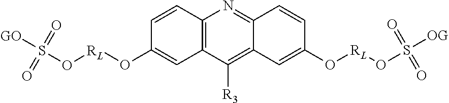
C12=C(C([R3])=C3C(=N1)C=CC(O[RL]OS([OG])(=O)=O)=C3)C=C(O[RL]OS([GO])(=O)=O)C=C2
